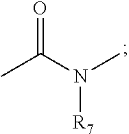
N([R7])(C(C)=O)C
